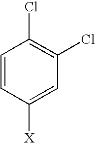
C1=CC([X])=CC(Cl)=C1Cl
